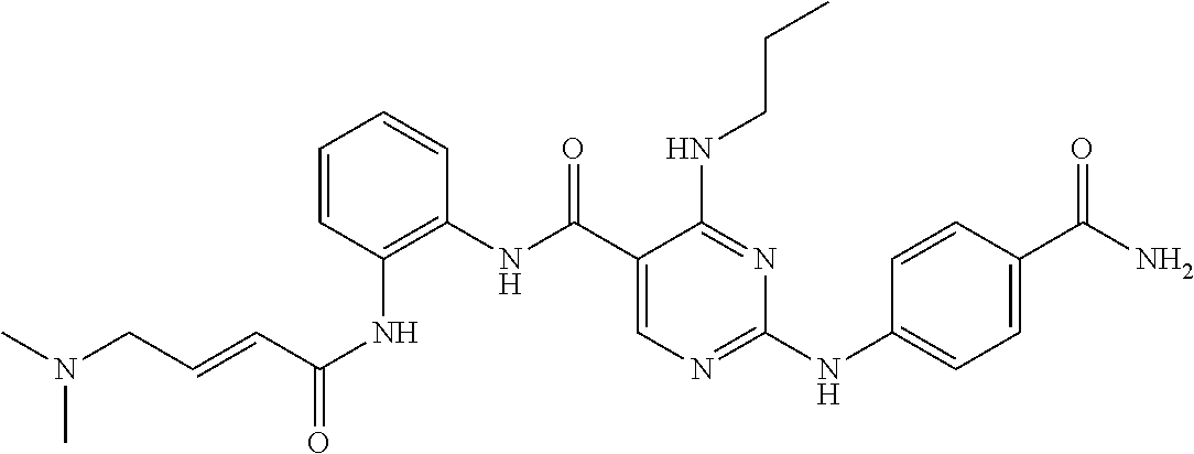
C1=CC=CC(NC(C2=CN=C(NC3=CC=C(C(N)=O)C=C3)N=C2NCCC)=O)=C1NC(=O)C=CCN(C)C
